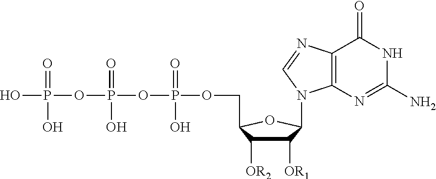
OP(=O)(O)OP(OP(OCC1C([OR2])C([OR1])C(N2C3=C(C(=O)NC(N)=N3)N=C2)O1)(=O)O)(=O)O
